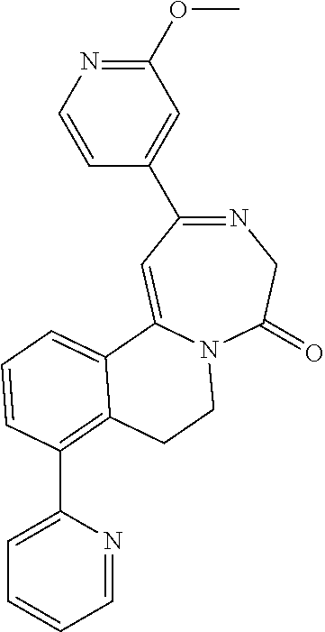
N1=C(C2=CC(OC)=NC=C2)C=C2N(C(=O)C1)CCC1=C(C3=CC=CC=N3)C=CC=C21
